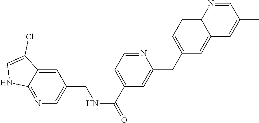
C1=NC2=CC=C(CC3=CC(C(NCC4=CN=C5C(=C4)C(Cl)=CN5)=O)=CC=N3)C=C2C=C1C
